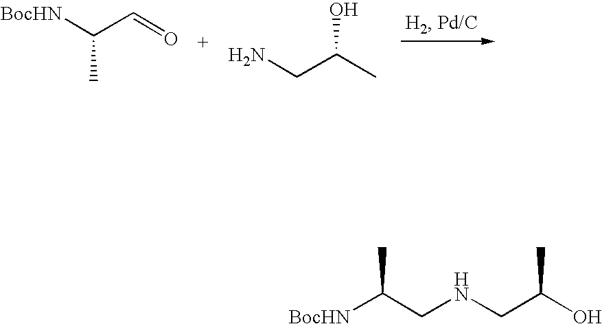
[BocHN]C(C=O)C.NCC(C)O.[BocHN]C(CNCC(O)C)C
